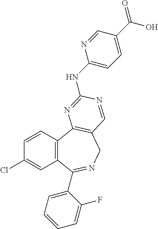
C1=CC2=C(C=C1Cl)C(C1=CC=CC=C1F)=NCC1=C2N=C(NC2=CC=C(C(=O)O)C=N2)N=C1
